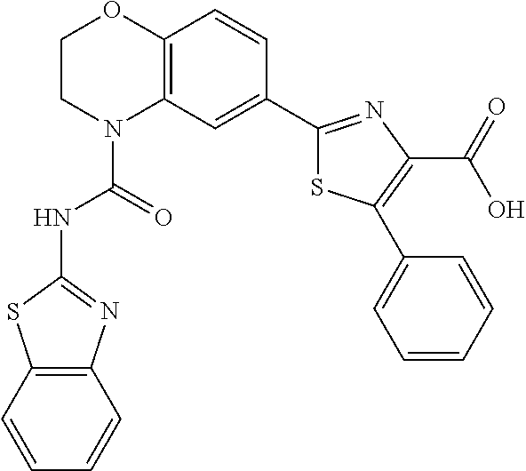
C1CN(C(=O)NC2=NC3=C(S2)C=CC=C3)C2=C(O1)C=CC(C1=NC(C(=O)O)=C(C3=CC=CC=C3)S1)=C2
